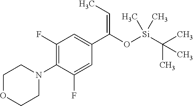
C1(F)=C(N2CCOCC2)C(F)=CC(C(O[Si](C(C)(C)C)(C)C)=CC)=C1
